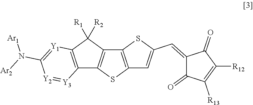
C12=C(C([R1])([R2])C3=C1SC1=C3SC(C=C3C(=O)C([R13])=C([R12])C3=O)=C1)[Y1]=C(N([Ar2])[Ar1])[Y2]=[Y3]2
